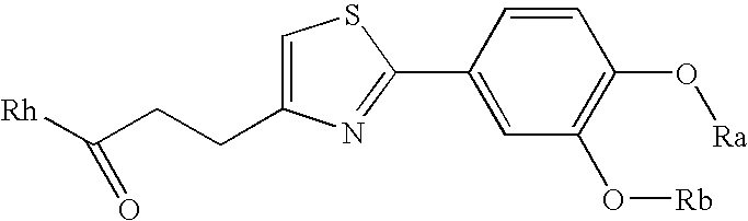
[Rh]C(CCC1=CSC(C2=CC(O[Rb])=C(O[Ra])C=C2)=N1)=O
